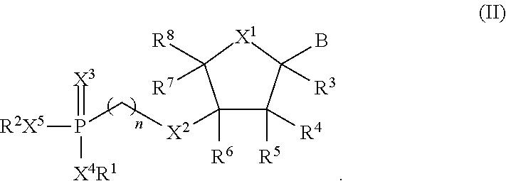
C1([R6])([X2]CP([R2X5])(=[X3])[X4R1])C([R5])([R4])C(B)([R3])[X1]C1([R8])[R7]
